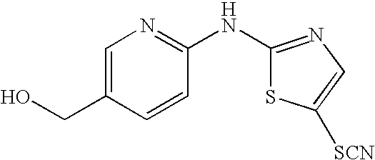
C1=C(CO)C=CC(NC2=NC=C([SCN])S2)=N1
